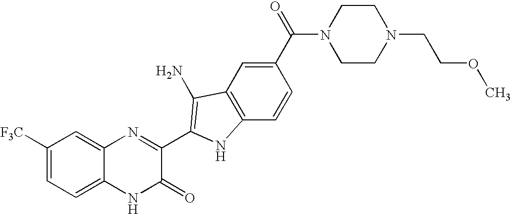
C1=C2C(=CC([F3C])=C1)N=C(C1=C(N)C3=C(C=CC(C(=O)N4CCN(CCOC)CC4)=C3)N1)C(=O)N2
